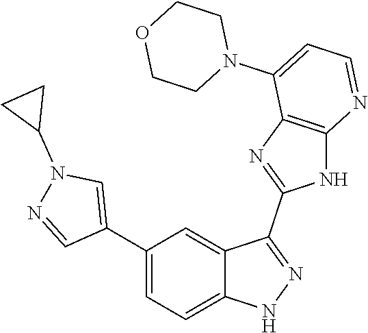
C1(C2=CC=C3C(=C2)C(C2=NC4=C(N2)N=CC=C4N2CCOCC2)=NN3)=CN(C2CC2)N=C1
